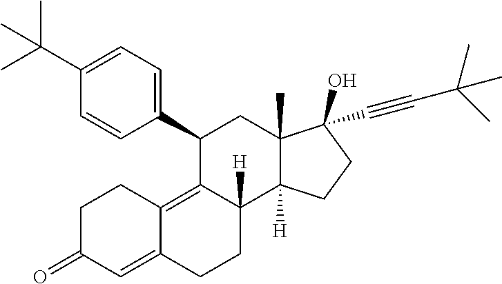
C1(C2=CC=C(C(C)(C)C)C=C2)C2=C3C(=CC(=O)CC3)CCC2([H])C2([H])C(C)(C1)C(C#CC(C)(C)C)(O)CC2
